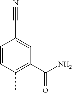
C1=CC(C)=C(C(N)=O)C=C1C#N
